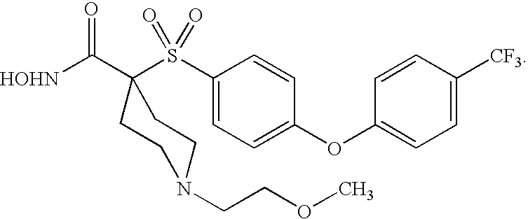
C1(S(C2(C([HOHN])=O)CCN(CCOC)CC2)(=O)=O)=CC=C(OC2=CC=C([CF3])C=C2)C=C1
